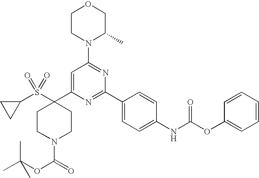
C1(S(C2(C3=CC(N4C(C)COCC4)=NC(C4=CC=C(NC(OC5=CC=CC=C5)=O)C=C4)=N3)CCN(C(=O)OC(C)(C)C)CC2)(=O)=O)CC1
